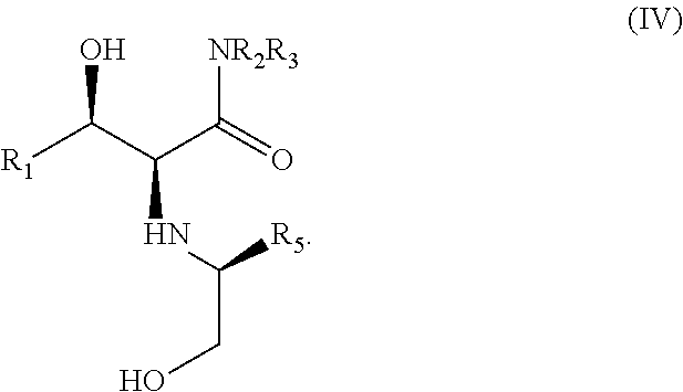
[R1]C(C(C(=O)[NR2R3])NC(CO)[R5])O
